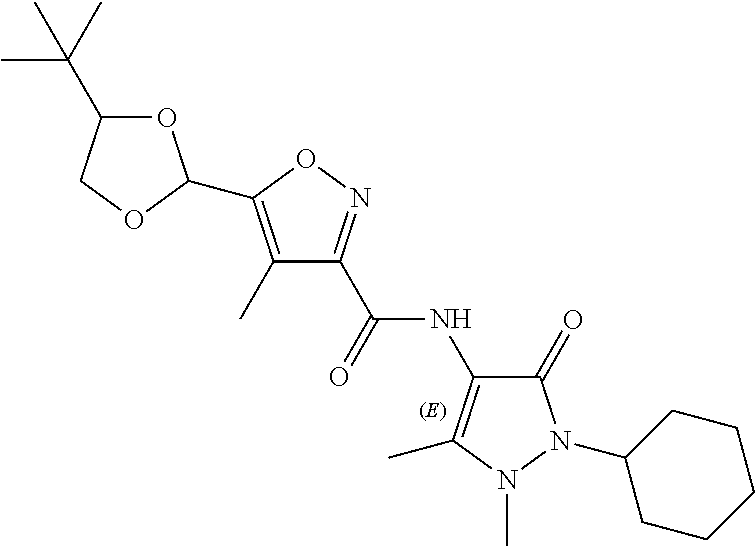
O1C(C(C)(C)C)COC1C1=C(C)C(C(=O)NC2=C(C)N(C)N(C3CCCCC3)C2=O)=NO1
